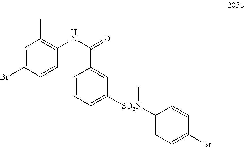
C1=CC=C([SO2N](C2=CC=C(Br)C=C2)C)C=C1C(NC1=C(C)C=C(Br)C=C1)=O
